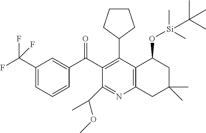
C1(C(C2=C(C3CCCC3)C3=C(N=C2C(OC)C)CC(C)(C)CC3O[Si](C)(C)C(C)(C)C)=O)=CC(C(F)(F)F)=CC=C1
